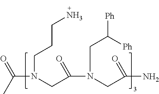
C(N(CCCN)CC(N(CC(=O)N)CC([Ph])[Ph])=O)(C)=O
